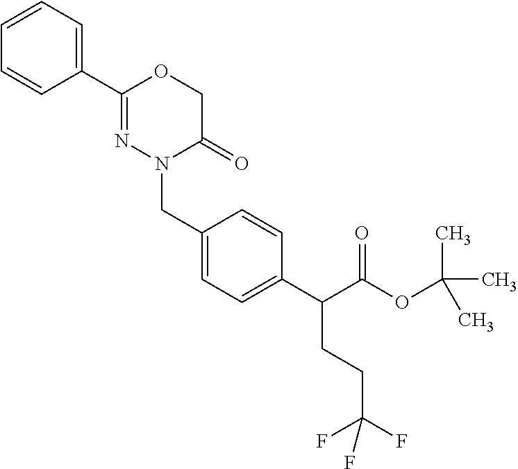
C1(C2=NN(CC3=CC=C(C(C(OC(C)(C)C)=O)CCC(F)(F)F)C=C3)C(=O)CO2)=CC=CC=C1
